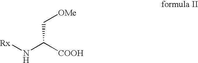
[Rx]NC([COOH])C[OMe]
